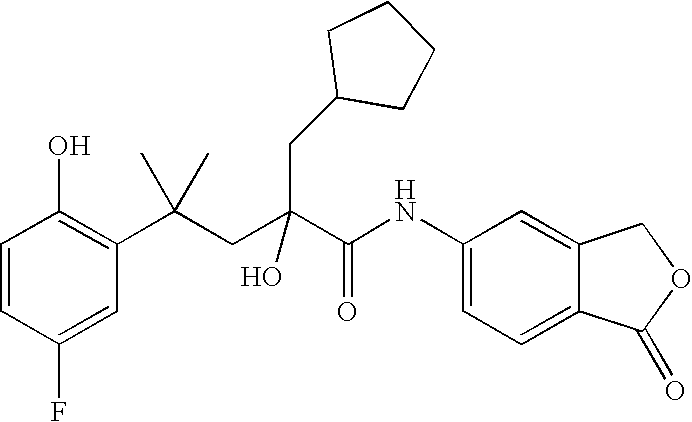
C1=CC(F)=CC(C(CC(C(NC2=CC=C3C(=C2)COC3=O)=O)(O)CC2CCCC2)(C)C)=C1O
